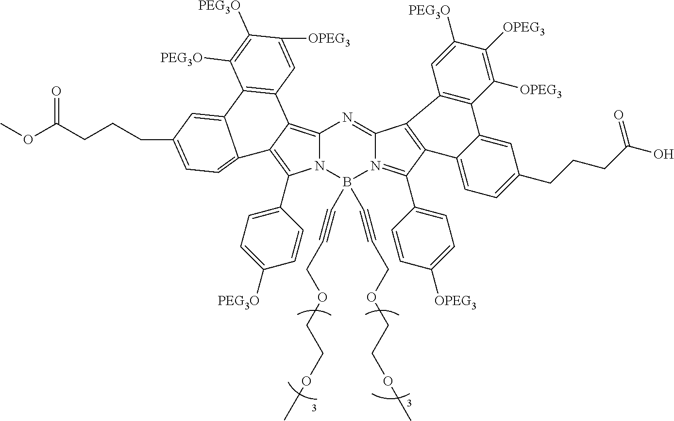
C12=C3C(=C(C4=CC=C([PEG3O])C=C4)N1B(C#CCOCCOC)(C#CCOCCOC)N1=C(C4=CC=C([OPEG3])C=C4)C4=C(C1=N2)C1=C(C2=CC(CCCC(O)=O)=CC=C42)C([OPEG3])=C([OPEG3])C([PEG3O])=C1)C1=CC=C(CCCC(=O)OC)C=C1C1=C3C=C([OPEG3])C([PEG3O])=C1[PEG3O]
